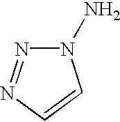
N1(N)N=NC=C1
